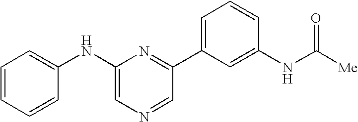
C1=CC=CC(NC2=CN=CC(C3=CC=CC(NC([Me])=O)=C3)=N2)=C1
